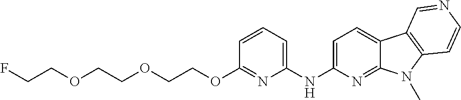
N(C1=CC=C2C(=N1)N(C)C1=C2C=NC=C1)C1=CC=CC(OCCOCCOCCF)=N1
